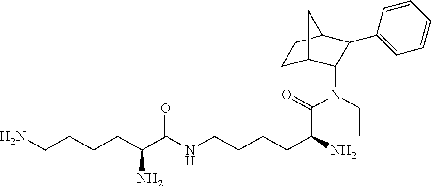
NCCCCC(C(=O)NCCCCC(C(N(CC)C1C2CCC(C1C1=CC=CC=C1)C2)=O)N)N
